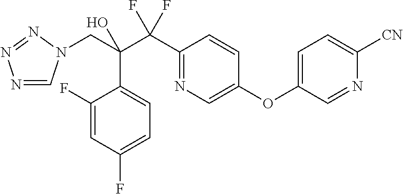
N1=CN(CC(C(C2=NC=C(OC3=CC=C([CN])N=C3)C=C2)(F)F)(O)C2=CC=C(F)C=C2F)N=N1
